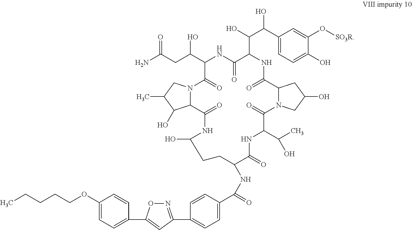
NC(CC(C1C(=O)N2C(C(=O)NC(O)CCC(NC(=O)C3=CC=C(C4=NOC(C5=CC=C(OCCCCC)C=C5)=C4)C=C3)C(=O)NC(C(C)O)C(=O)N3C(C(=O)NC(C(C(C4=CC=C(O)C(O[SO3R])=C4)O)O)C(=O)N1)CC(O)C3)C(O)C(C)C2)O)=O
